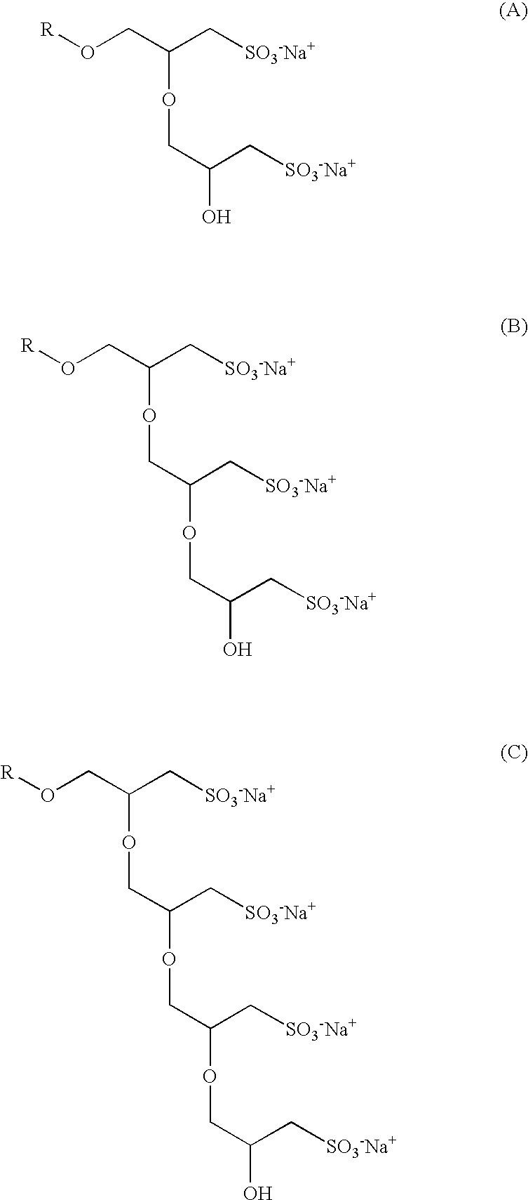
[R]OCC(C[SO3-Na+])OCC(O)C[SO3-Na+].[R]OCC(C[SO3-Na+])OCC(OCC(O)C[SO3-Na+])C[SO3-Na+].[R]OCC(C[SO3-Na+])OCC(OCC(OCC(O)C[SO3-Na+])C[SO3-Na+])C[SO3-Na+]
